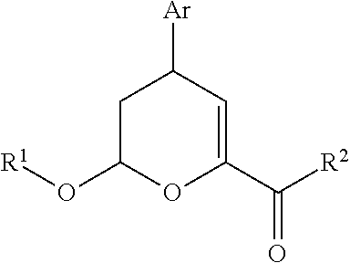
C1C(O[R1])OC(C([R2])=O)=CC1[Ar]
